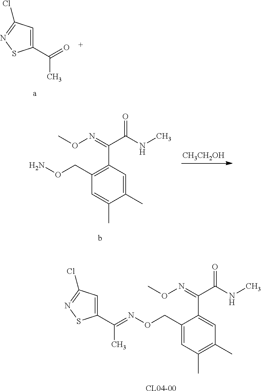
C1(C(=O)C)=CC(Cl)=NS1.[CL04-00].N(OCC1=CC(C)=C(C)C=C1C(=NOC)C(NC)=O)=C(C1=CC(Cl)=NS1)C.[CH3CH2OH].b.NOCC1=C(C(=NOC)C(NC)=O)C=C(C)C(C)=C1
